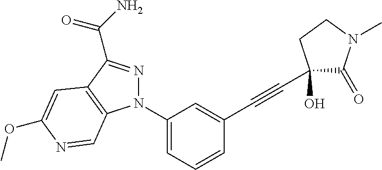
C1(N2N=C(C(=O)N)C3=C2C=NC(OC)=C3)=CC=CC(C#CC2(O)C(=O)N(C)CC2)=C1
